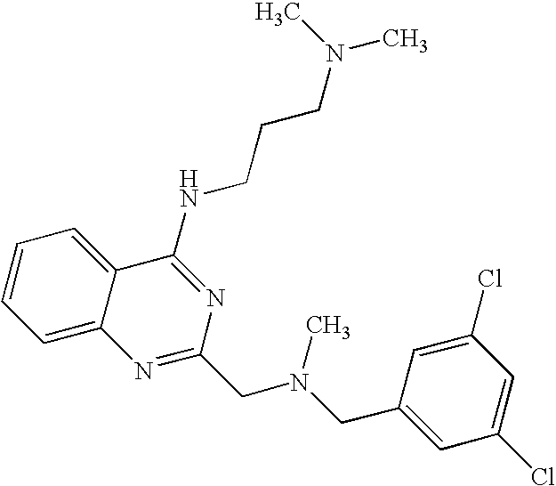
C1=C2C(=CC=C1)C(NCCCN(C)C)=NC(CN(CC1=CC(Cl)=CC(Cl)=C1)C)=N2
